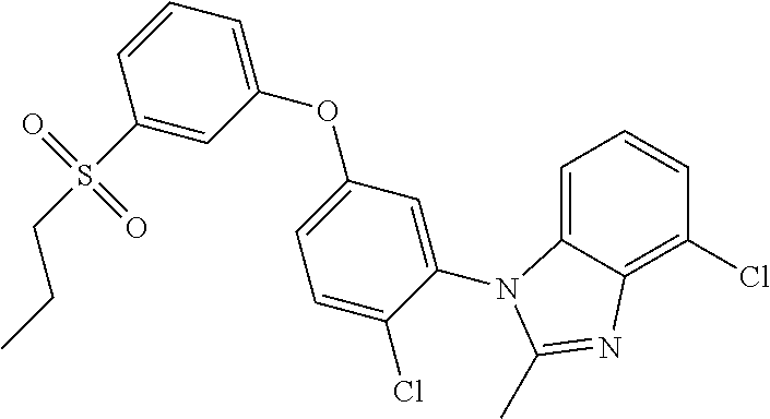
C1=C2C(=C(Cl)C=C1)N=C(C)N2C1=CC(OC2=CC=CC(S(CCC)(=O)=O)=C2)=CC=C1Cl
